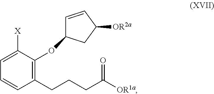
C1(CCCC([OR1a])=O)=C(OC2C=CC([OR2a])C2)C([X])=CC=C1
